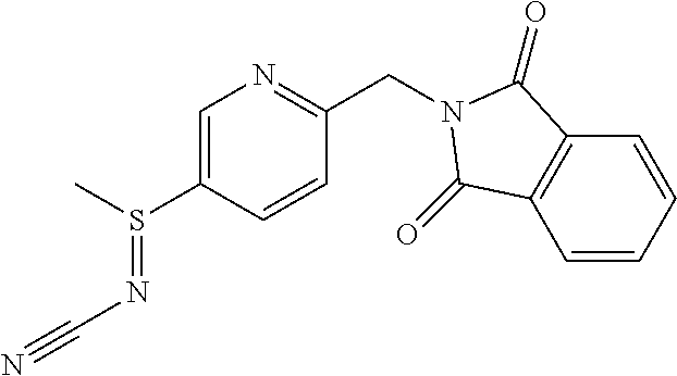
C1=C(S(C)=NC#N)C=CC(CN2C(=O)C3=C(C=CC=C3)C2=O)=N1
